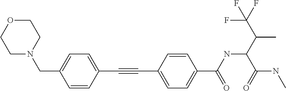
C(C1=CC=C(C(=O)NC(C(=O)NC)C(C(F)(F)F)C)C=C1)#CC1=CC=C(CN2CCOCC2)C=C1
